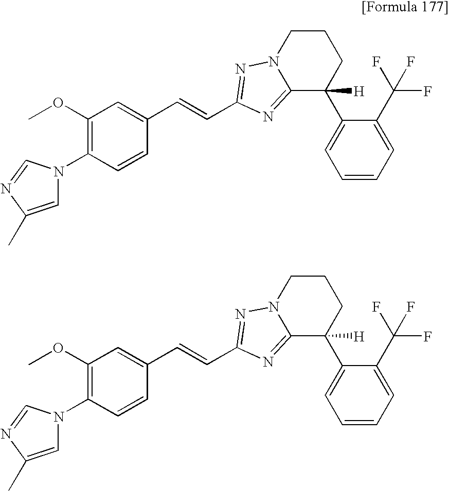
N1(C2=C(OC)C=C(C=CC3=NN4CCCC(C5=CC=CC=C5C(F)(F)F)([H])C4=N3)C=C2)C=C(C)N=C1.N1(C2=C(OC)C=C(C=CC3=NN4CCCC(C5=CC=CC=C5C(F)(F)F)([H])C4=N3)C=C2)C=C(C)N=C1
